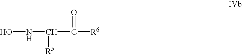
ONC([R5])C(=O)[R6]
